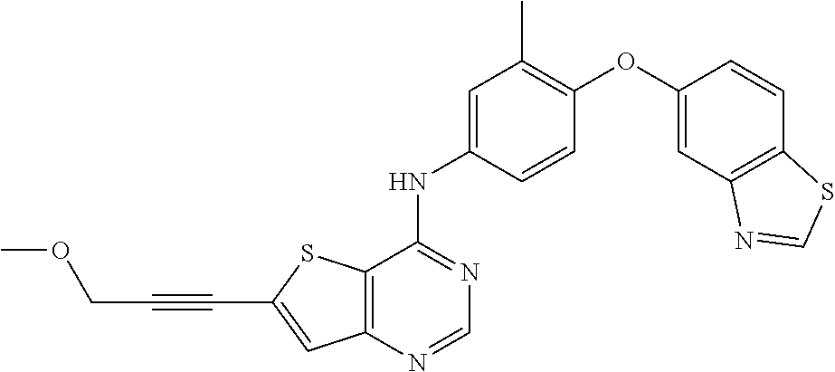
C1=NC2=C(C(NC3=CC(C)=C(OC4=CC5=C(C=C4)SC=N5)C=C3)=N1)SC(C#CCOC)=C2
